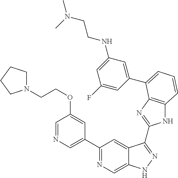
C1(C2=NC=C3C(=C2)C(C2=NC4=C(N2)C=CC=C4C2=CC(NCCN(C)C)=CC(F)=C2)=NN3)=CN=CC(OCCN2CCCC2)=C1
